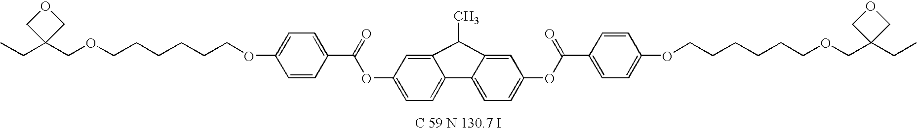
C1=CC(C(=O)OC2=CC=C3C(=C2)C(C)C2=CC(OC(C4=CC=C(OCCCCCCOCC5(CC)COC5)C=C4)=O)=CC=C32)=CC=C1OCCCCCCOCC1(CC)COC1
